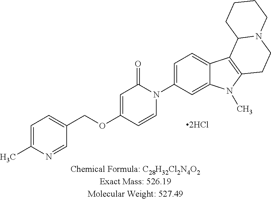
C1=C(C)N=CC(COC2=CC(=O)N(C3=CC=C4C(=C3)N(C)C3=C4C4N(CC3)CCCC4)C=C2)=C1.[2HCl]
